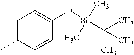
C1=C(C)C=CC(O[Si](C(C)(C)C)(C)C)=C1
